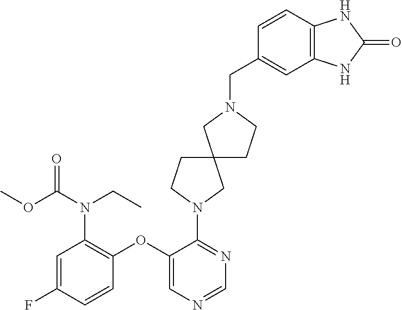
C1=C(F)C=CC(OC2=CN=CN=C2N2CC3(CC2)CCN(CC2=CC4=C(C=C2)NC(=O)N4)C3)=C1N(CC)C(OC)=O
